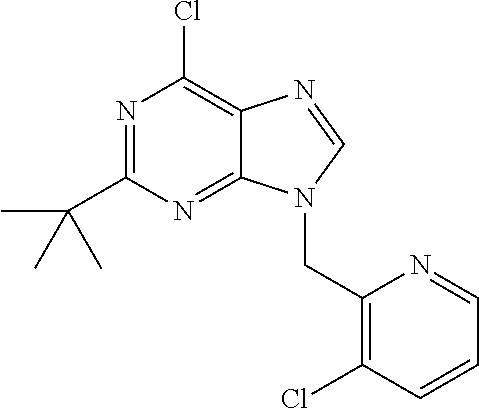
N1=C(C(C)(C)C)N=C2C(=C1Cl)N=CN2CC1=C(Cl)C=CC=N1
